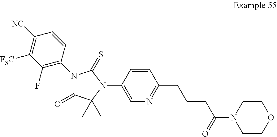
C1([NC])=C([F3C])C(F)=C(N2C(=O)C(C)(C)N(C3=CN=C(CCCC(N4CCOCC4)=O)C=C3)C2=S)C=C1
